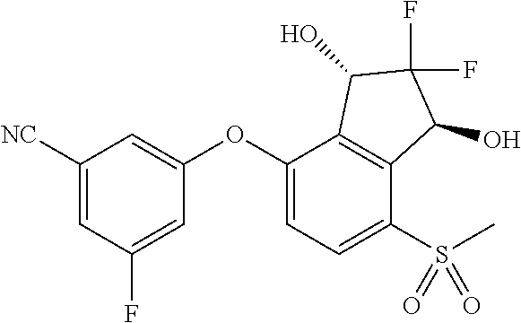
O(C1=CC([NC])=CC(F)=C1)C1=CC=C(S(C)(=O)=O)C2=C1C(O)C(F)(F)C2O
